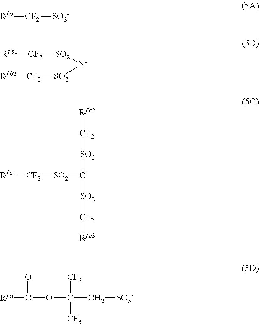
[Rfa][CF2][SO3-].[Rfb1][CF2][SO2][N-][SO2][CF2][Rfb2].[Rfc1][CF2][SO2][C-]([SO2][CF2][Rfc2])[SO2][CF2][Rfc3].[Rfd]C(OC([CF3])([CF3])C[SO3-])=O
